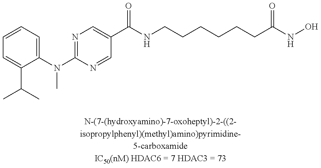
C1=CC=C(N(C2=NC=C(C(NCCCCCCC(NO)=O)=O)C=N2)C)C(C(C)C)=C1
